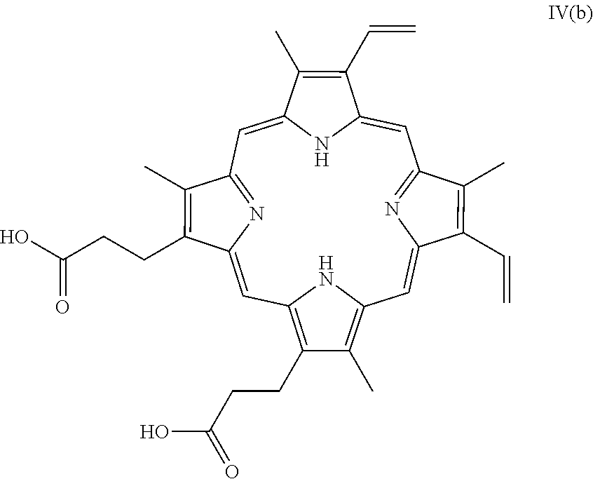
C1=C2NC(=CC3=NC(=CC4=C(CCC(O)=O)C(C)=C(C=C5N=C1C(C)=C5C=C)N4)C(CCC(O)=O)=C3C)C(C)=C2C=C
